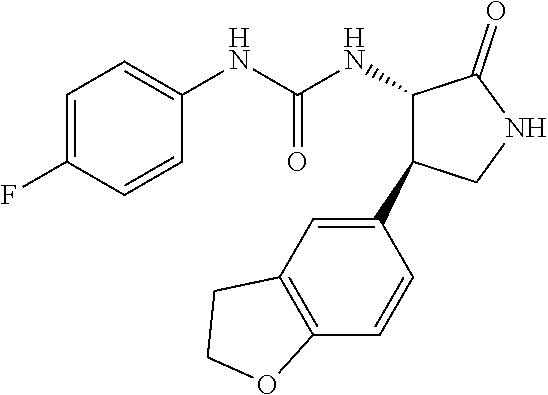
C1=C(F)C=CC(NC(NC2C(=O)NCC2C2=CC3=C(C=C2)OCC3)=O)=C1
